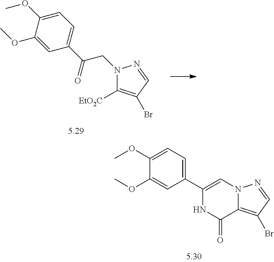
C12=C(Br)C=NN1C=C(C1=CC=C(OC)C(OC)=C1)NC2=O.C1([EtO2C])=C(Br)C=NN1CC(C1=CC=C(OC)C(OC)=C1)=O
